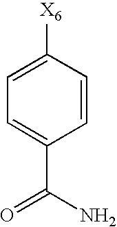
C1=CC([X6])=CC=C1C(N)=O
